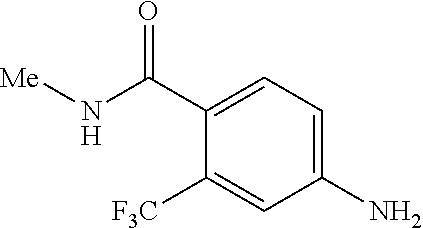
C1(N)=CC=C(C(N[Me])=O)C([F3C])=C1
